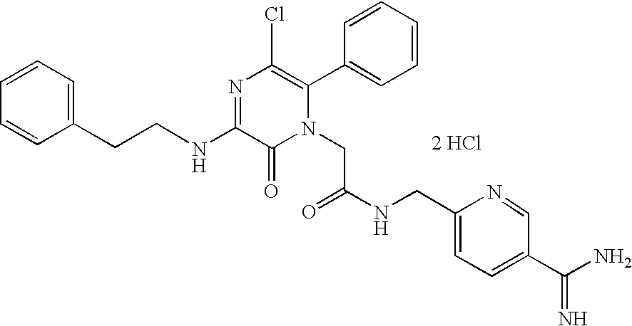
N(C1=NC(Cl)=C(C2=CC=CC=C2)N(CC(NCC2=CC=C(C(N)=N)C=N2)=O)C1=O)CCC1=CC=CC=C1.[2 HCl]
